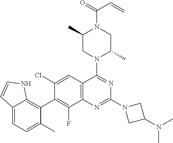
C12=C(C=C(Cl)C(C3=C4C(=CC=C3C)C=CN4)=C1F)C(N1C(C)CN(C(=O)C=C)C(C)C1)=NC(N1CC(N(C)C)C1)=N2
